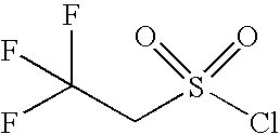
FC(CS(Cl)(=O)=O)(F)F
